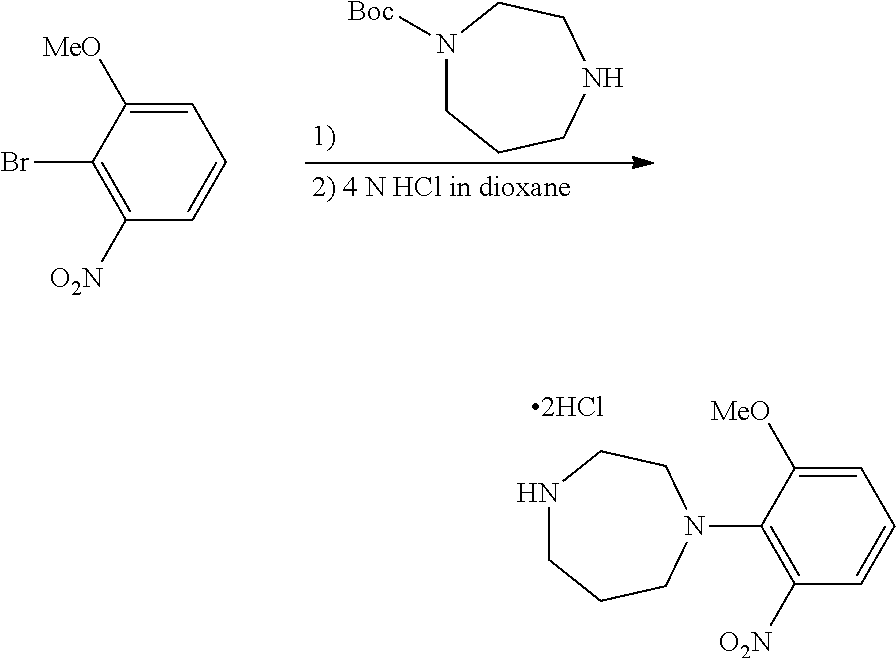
N1([Boc])CCCNCC1.C1=C([MeO])C(Br)=C([O2N])C=C1.N1CCCN(C2=C([O2N])C=CC=C2[MeO])CC1
